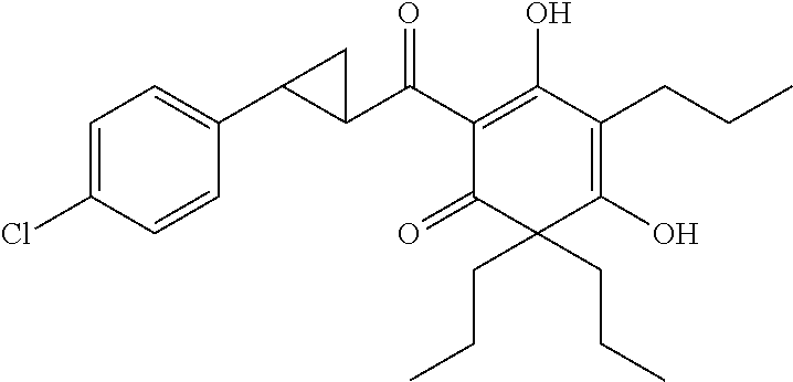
C1(C(C2=C(O)C(CCC)=C(O)C(CCC)(CCC)C2=O)=O)C(C2=CC=C(Cl)C=C2)C1
